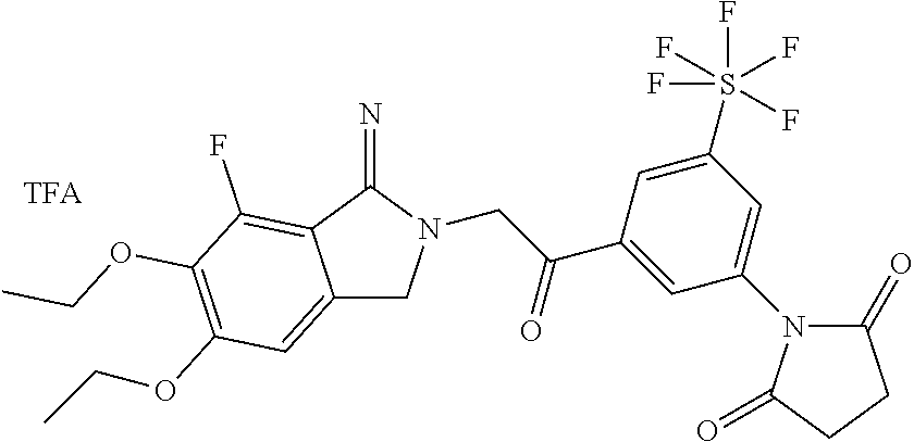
C12=CC(OCC)=C(OCC)C(F)=C1C(=N)N(CC(C1=CC(N3C(=O)CCC3=O)=CC(S(F)(F)(F)(F)F)=C1)=O)C2
